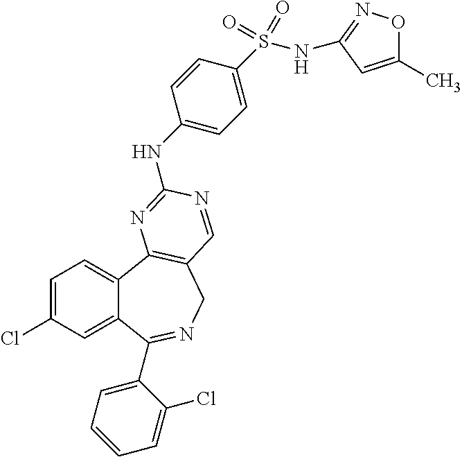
C1=C(Cl)C=C2C(=C1)C1=C(CN=C2C2=CC=CC=C2Cl)C=NC(NC2=CC=C(S(=O)(NC3=NOC(C)=C3)=O)C=C2)=N1
